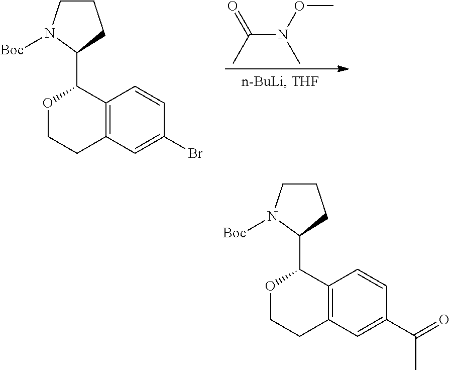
C(N(OC)C)(C)=O.C12=C(C=C(Br)C=C1)CCOC2C1CCCN1[Boc].C12=C(C=C(C(C)=O)C=C1)CCOC2C1CCCN1[Boc]
